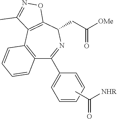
[OMe]C(CC1N=C(C2=CC=CC=C2)C2=C(C3=C1ON=C3C)C=CC=C2)=O.CC(=O)[NHR]
